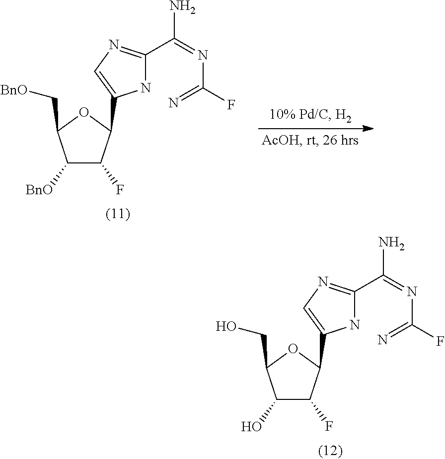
C1([BnO])C(F)C(C2=CN=C(C(=NC(=N)F)N)N2)OC1C[BnO].C1(O)C(F)C(C2=CN=C(C(=NC(=N)F)N)N2)OC1CO
